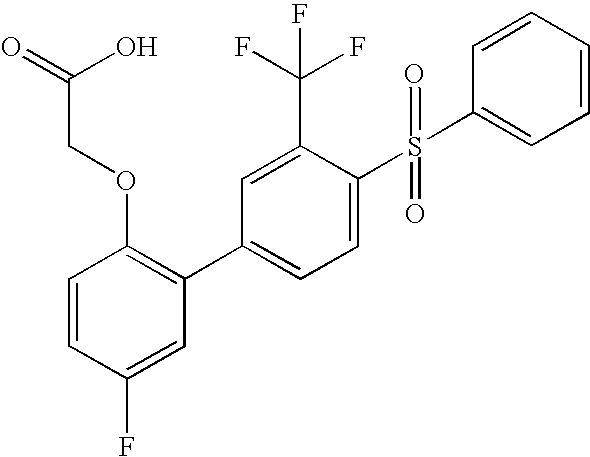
C1=CC(F)=CC(C2=CC=C(S(=O)(=O)C3=CC=CC=C3)C(C(F)(F)F)=C2)=C1OCC(=O)O
